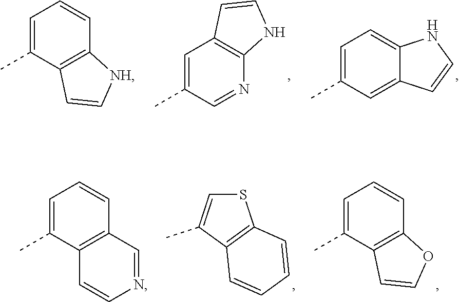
C1(C)=CC2=C(N=C1)NC=C2.C1=C(C)C=C2C(=C1)NC=C2.C1=C(C)C2=C(C=C1)[NH]C=C2.S1C=C(C)C2=C1C=CC=C2.C1=C(C)C2=C(C=C1)OC=C2.C1=C(C)C2=C(C=C1)C=NC=C2
